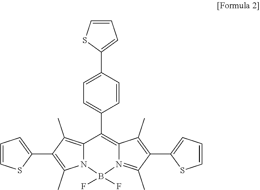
C12=C(C)C(C3=CC=CS3)=C(C)N1B(F)(F)N1=C(C)C(C3=CC=CS3)=C(C)C1=C2C1=CC=C(C2=CC=CS2)C=C1
